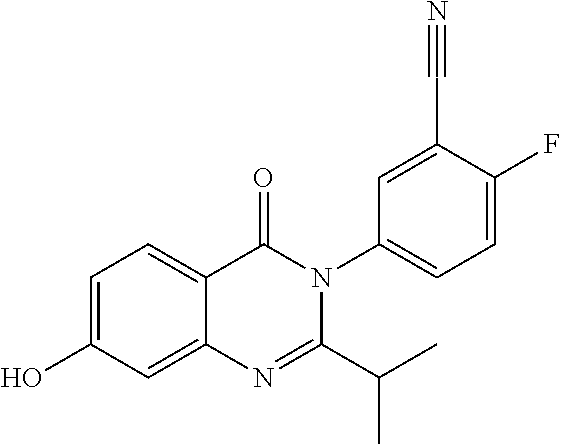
C1=C(O)C=C2C(=C1)C(=O)N(C1=CC=C(F)C(C#N)=C1)C(C(C)C)=N2
